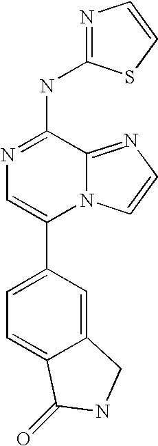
N12C(=NC=C1)C(NC1=NC=CS1)=NC=C2C1=CC=C2C(=C1)CNC2=O
